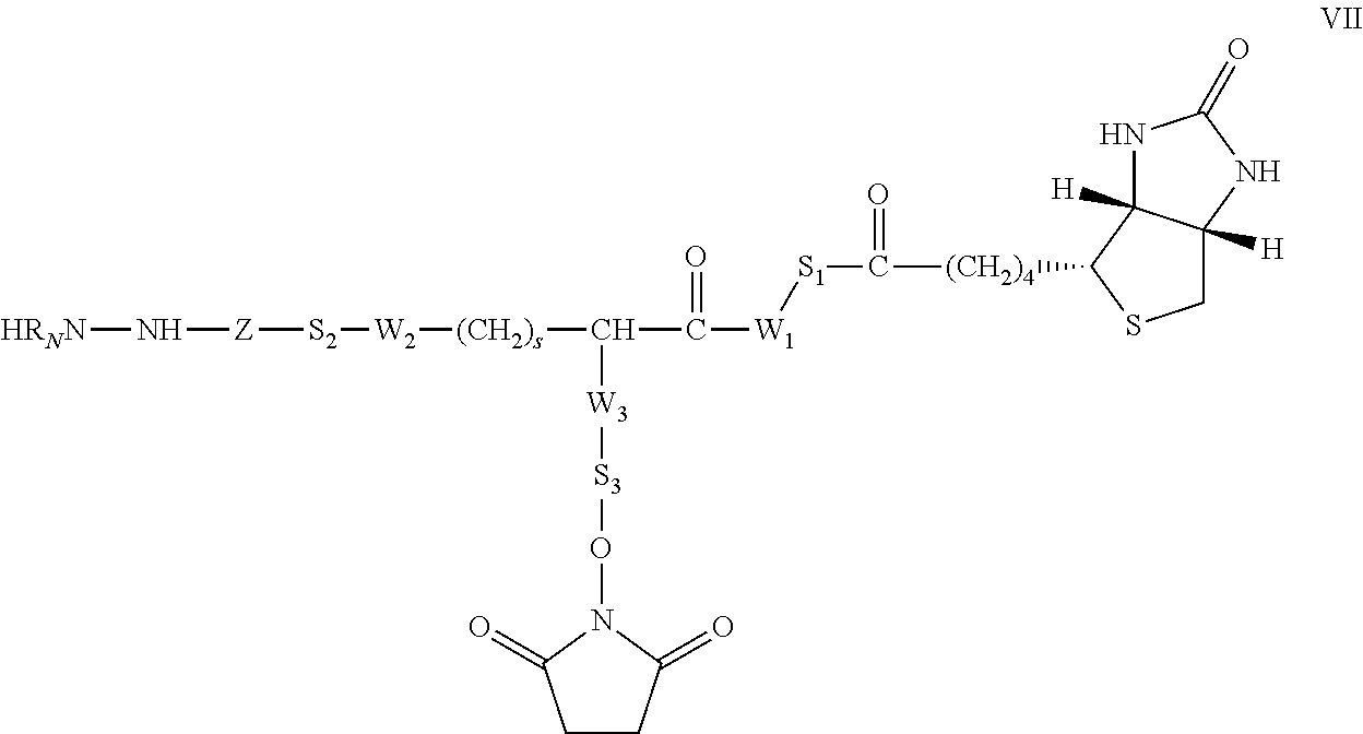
[HRNN]N[Z][S2][W2][(CH2)s]C(C([W1][S1]C(=O)[(CH2)4]C1C2([H])NC(=O)NC2([H])CS1)=O)[W3][S3]ON1C(=O)CCC1=O
